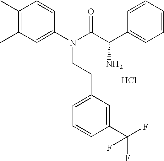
C1(C)=C(C)C=C(N(C(C(C2=CC=CC=C2)N)=O)CCC2=CC=CC(C(F)(F)F)=C2)C=C1.Cl
